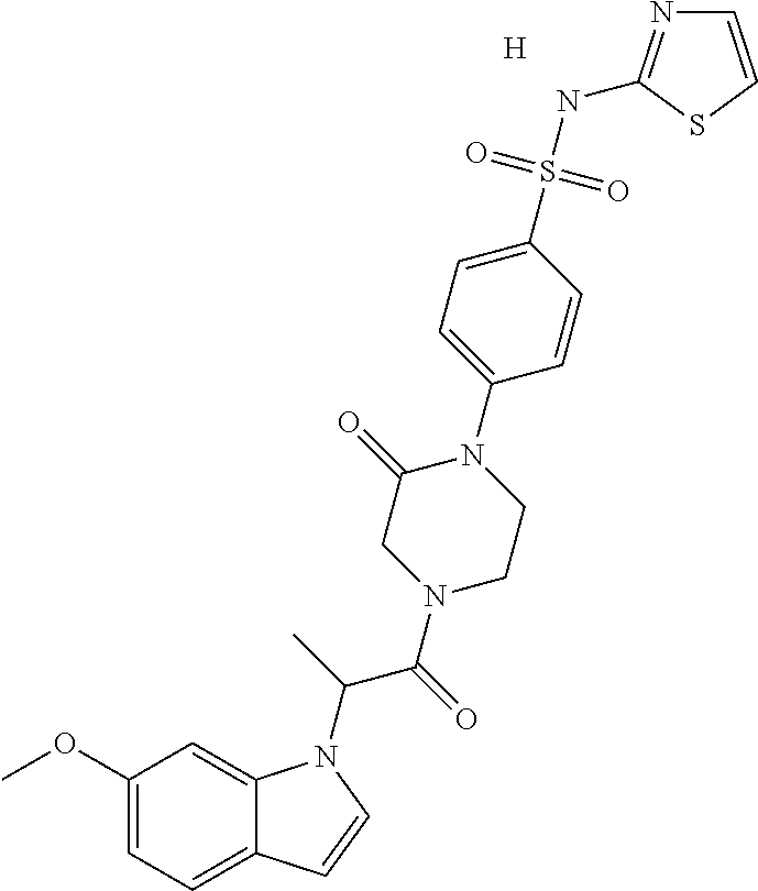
[H].C1(OC)=CC=C2C(=C1)N(C(C)C(=O)N1CCN(C3=CC=C(S(NC4=NC=CS4)(=O)=O)C=C3)C(=O)C1)C=C2
